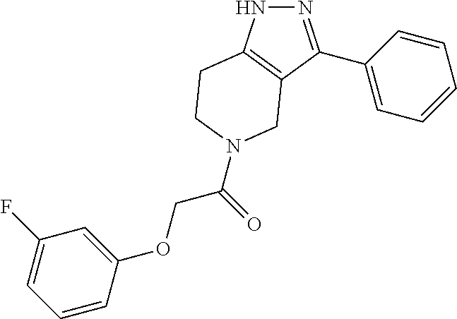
N1N=C(C2=CC=CC=C2)C2=C1CCN(C(COC1=CC(F)=CC=C1)=O)C2
